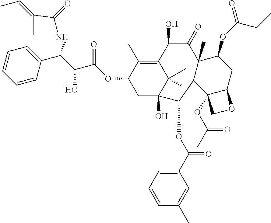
C1=CC(C(C(C(OC2CC3(O)C(C)(C)C(=C2C)C(O)C(=O)C2(C)C(C3OC(C3=CC=CC(C)=C3)=O)C3(OC(=O)C)C(CC2OC(=O)CC)OC3)=O)O)NC(=O)C(C)=CC)=CC=C1
